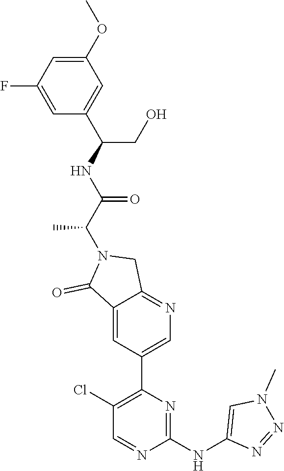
C1(OC)=CC(F)=CC(C(NC(C(N2C(=O)C3=CC(C4=C(Cl)C=NC(NC5=CN(C)N=N5)=N4)=CN=C3C2)C)=O)CO)=C1
